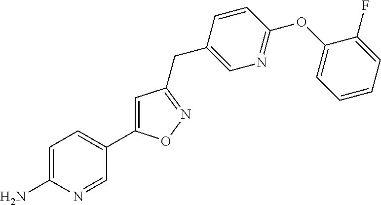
C1=C(N)N=CC(C2=CC(CC3=CN=C(OC4=CC=CC=C4F)C=C3)=NO2)=C1
